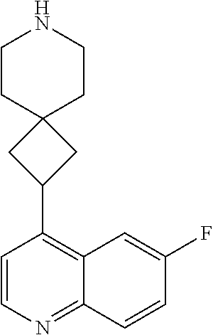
C1=CN=C2C(=C1C1CC3(CCNCC3)C1)C=C(F)C=C2
